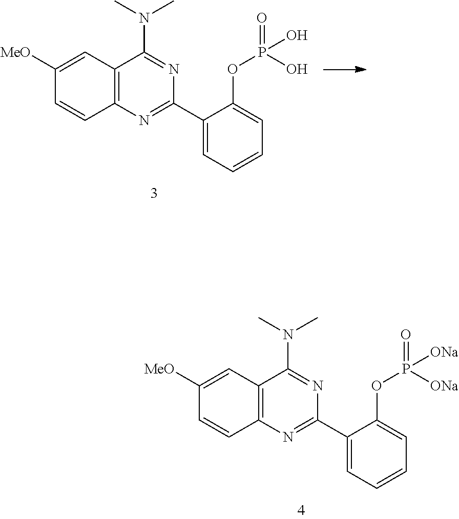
C12=C(N=C(C3=CC=CC=C3OP(=O)(O)O)N=C1N(C)C)C=CC([MeO])=C2.C12=C(N=C(C3=CC=CC=C3OP([ONa])(=O)[ONa])N=C1N(C)C)C=CC([MeO])=C2
